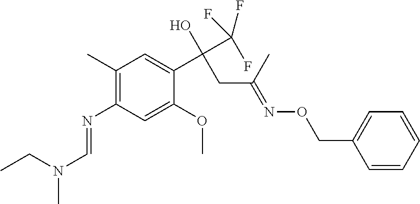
C1(C)=C(N=CN(CC)C)C=C(OC)C(C(C(F)(F)F)(O)CC(=NOCC2=CC=CC=C2)C)=C1
